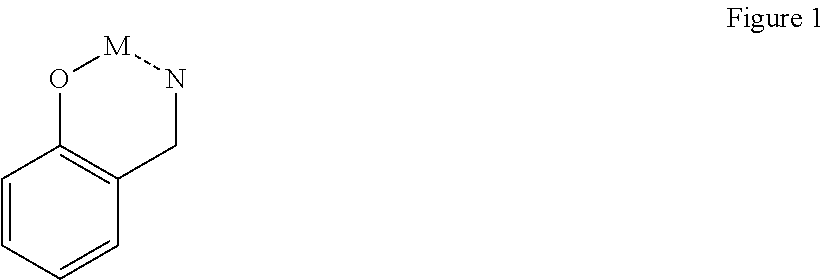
C1=CC=CC2=C1O[M]NC2
